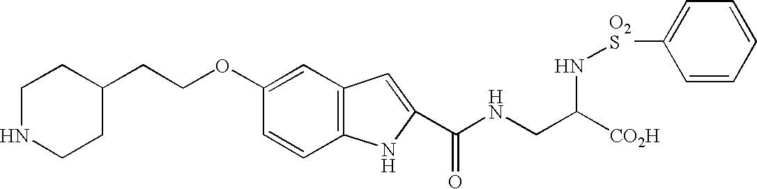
C1NCCC(CCOC2=CC3=C(C=C2)NC(C(NCC([CO2H])N[O2S]C2=CC=CC=C2)=O)=C3)C1
